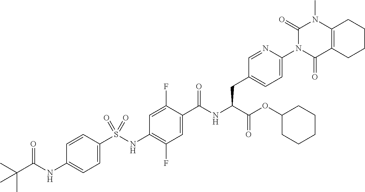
C1=C(S(NC2=C(F)C=C(C(NC(C(OC3CCCCC3)=O)CC3=CC=C(N4C(=O)C5=C(N(C)C4=O)CCCC5)N=C3)=O)C(F)=C2)(=O)=O)C=CC(NC(C(C)(C)C)=O)=C1
